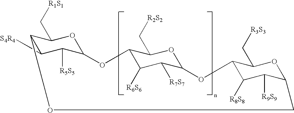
C12C([S4R4])C([R5S5])C(OC1C[R1S1])OC1C([R6S6])C([R7S7])C(OC1C[R2S2])OC1C([R8S8])C([R9S9])C(OC1C[R3S3])CO2
